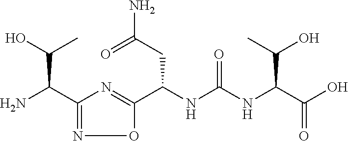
C1(C(N)C(O)C)=NOC(C(NC(NC(C(O)=O)C(O)C)=O)CC(N)=O)=N1
